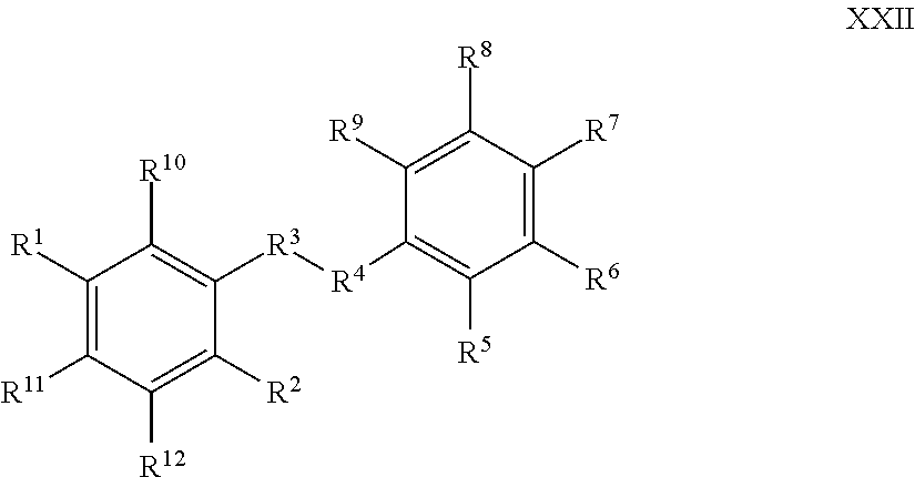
C1([R4][R3]C2=C([R10])C([R1])=C([R11])C([R12])=C2[R2])=C([R5])C([R6])=C([R7])C([R8])=C1[R9]
